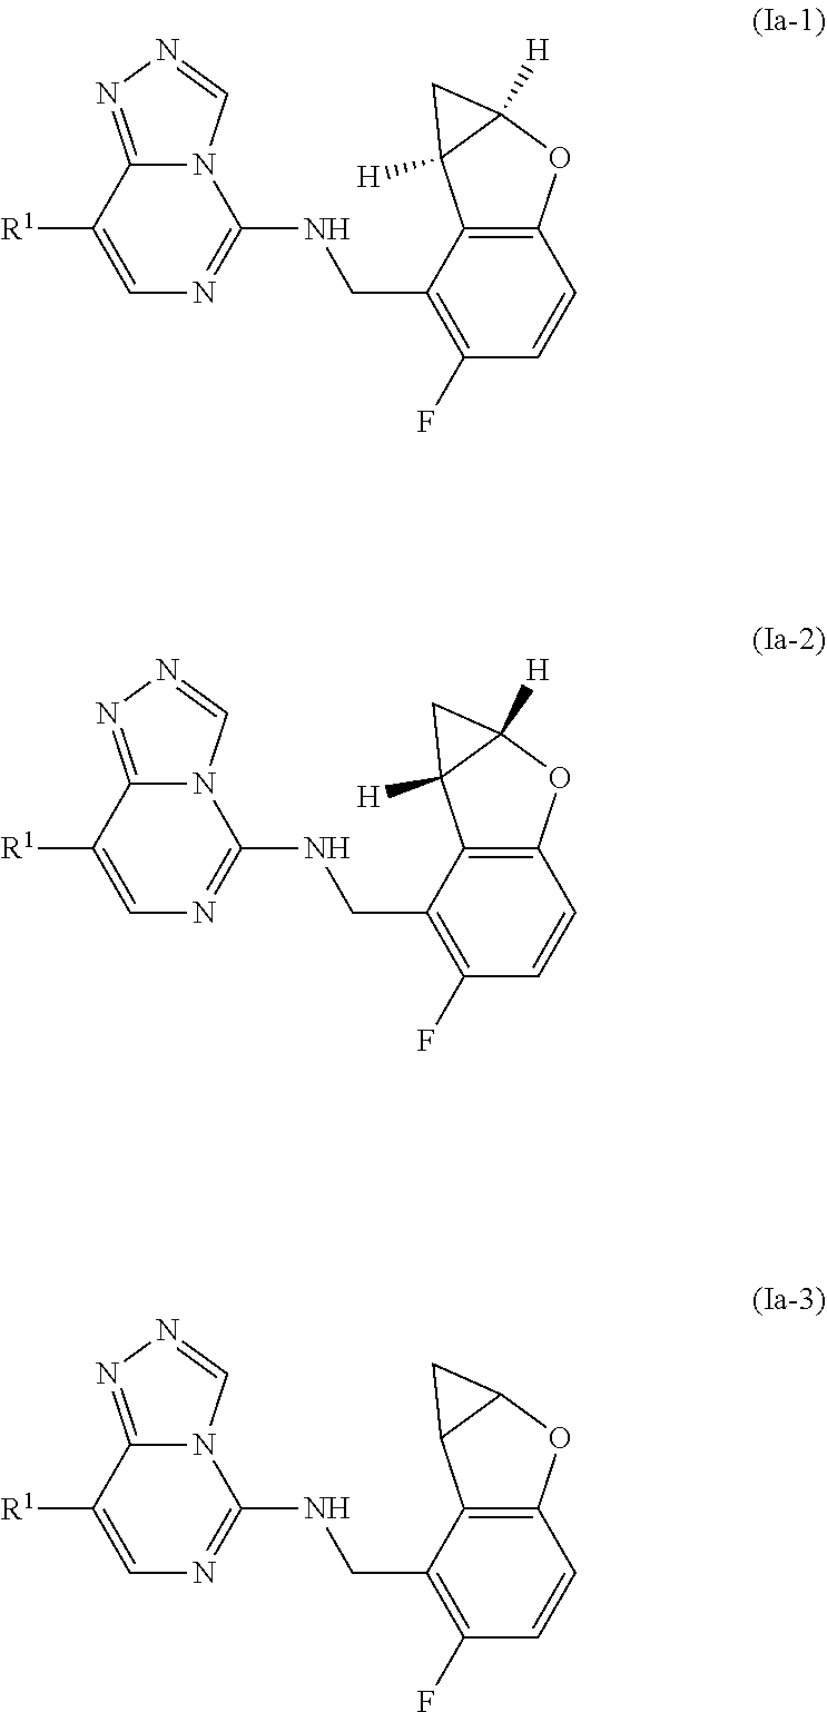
N12C(=NN=C1)C([R1])=CN=C2NCC1=C(F)C=CC2=C1C1([H])C([H])(O2)C1.N12C(=NN=C1)C([R1])=CN=C2NCC1=C(F)C=CC2=C1C1([H])C([H])(O2)C1.N12C(=NN=C1)C([R1])=CN=C2NCC1=C(F)C=CC2=C1C1C(O2)C1
